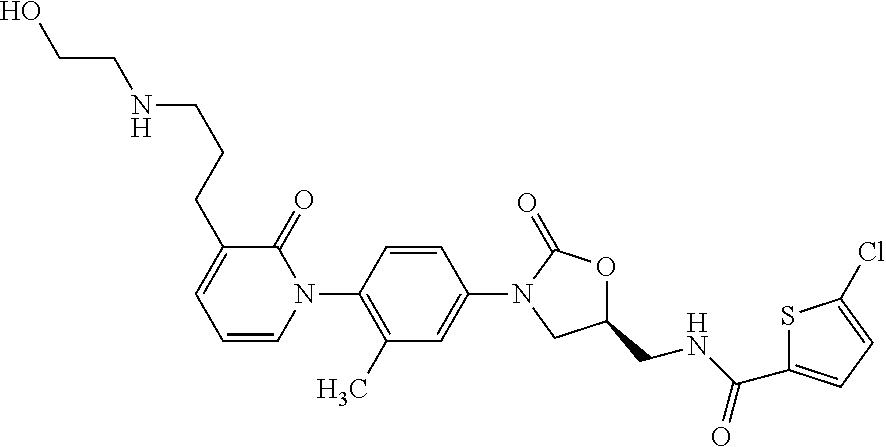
C1=CC(N2C(=O)C(CCCNCCO)=CC=C2)=C(C)C=C1N1CC(CNC(C2=CC=C(Cl)S2)=O)OC1=O
